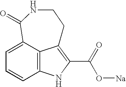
C12=C3C(=CC=C1)C(=O)NCCC3=C(C(O[Na])=O)N2
